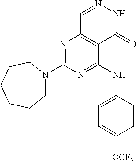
N1=C(N2CCCCCC2)N=C(NC2=CC=C([OCF3])C=C2)C2=C1C=NNC2=O
